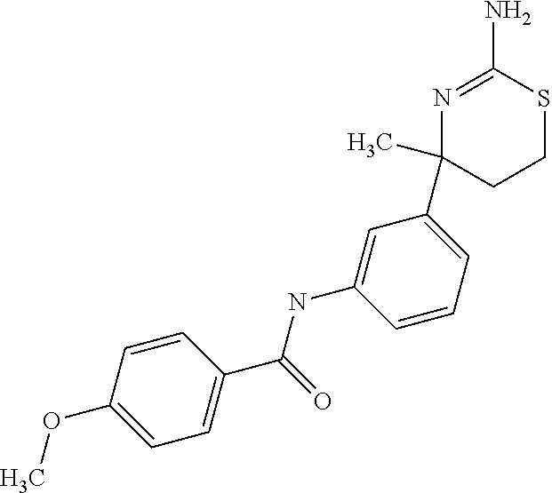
CC1(C2=CC=CC(NC(C3=CC=C(OC)C=C3)=O)=C2)CCSC(N)=N1
